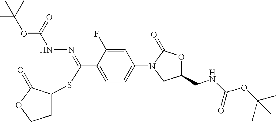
C(C1=CC=C(N2CC(CNC(OC(C)(C)C)=O)OC2=O)C=C1F)(=NNC(OC(C)(C)C)=O)SC1CCOC1=O
